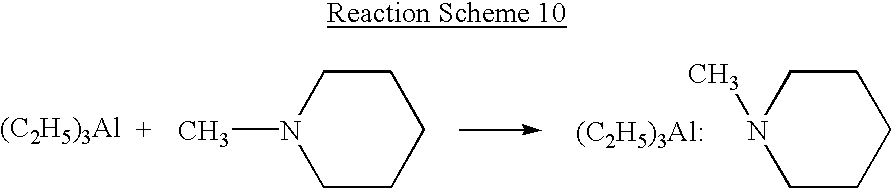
[(C2H5)3Al].N1(C)CCCCC1.N1(C)CCCCC1.[(C2H5)3Al:]
